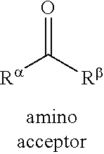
O=C([Ra])[Rb]
